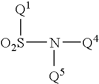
N([O2S][Q1])([Q4])[Q5]
